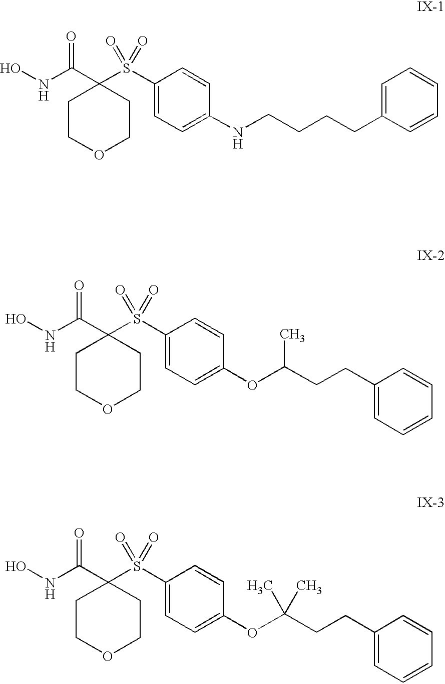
ONC(C1(S(C2=CC=C(NCCCCC3=CC=CC=C3)C=C2)(=O)=O)CCOCC1)=O.ONC(C1(S(C2=CC=C(OC(CCC3=CC=CC=C3)C)C=C2)(=O)=O)CCOCC1)=O.ONC(C1(S(C2=CC=C(OC(CCC3=CC=CC=C3)(C)C)C=C2)(=O)=O)CCOCC1)=O
